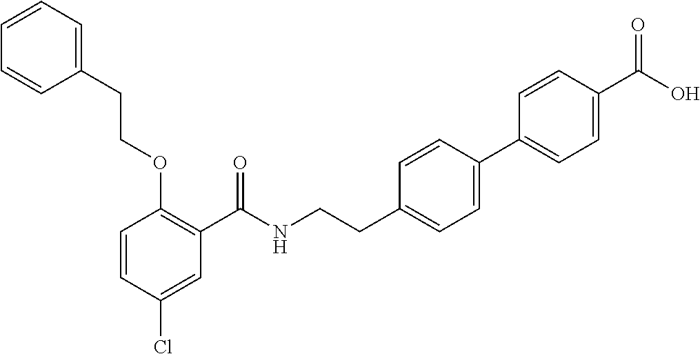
C1=CC(Cl)=CC(C(NCCC2=CC=C(C3=CC=C(C(O)=O)C=C3)C=C2)=O)=C1OCCC1=CC=CC=C1
